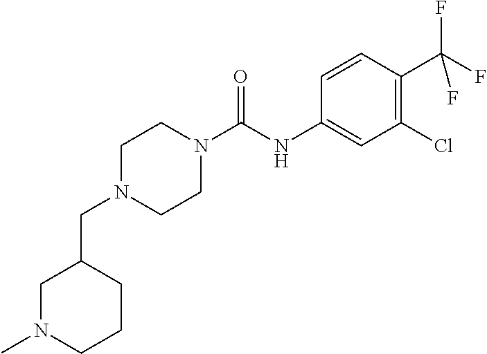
CN1CCCC(CN2CCN(C(NC3=CC(Cl)=C(C(F)(F)F)C=C3)=O)CC2)C1
